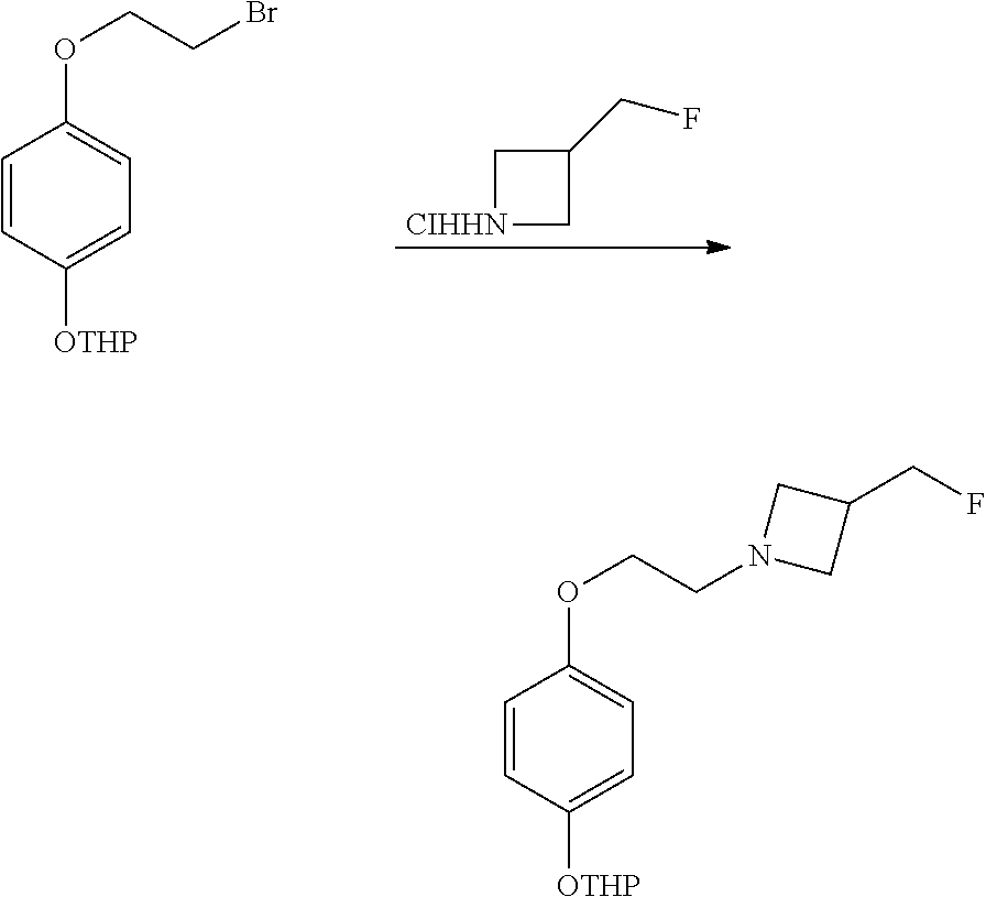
C1[CIHHN]CC1CF.C1=CC([OTHP])=CC=C1OCCBr.C1=CC([OTHP])=CC=C1OCCN1CC(CF)C1
